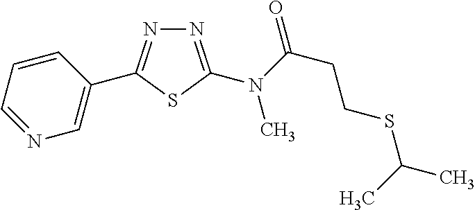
C1=CC=NC=C1C1=NN=C(N(C(CCSC(C)C)=O)C)S1
